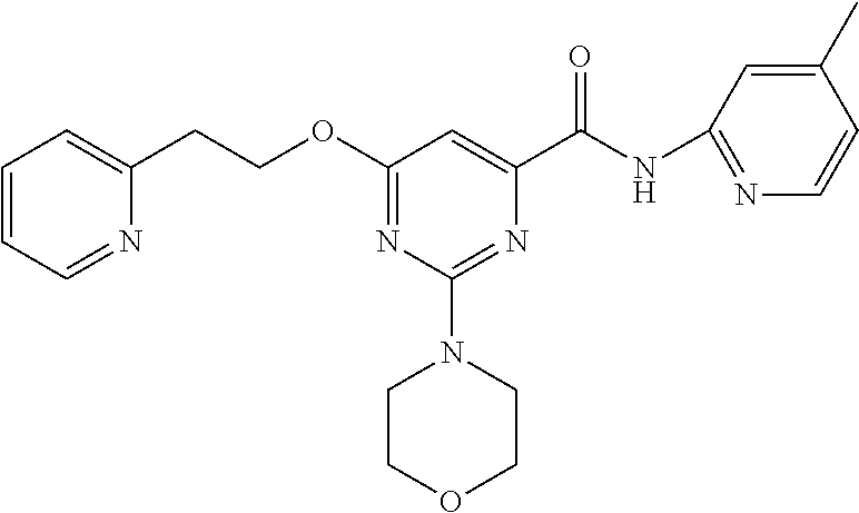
N(C(C1=CC(OCCC2=CC=CC=N2)=NC(N2CCOCC2)=N1)=O)C1=NC=CC(C)=C1
